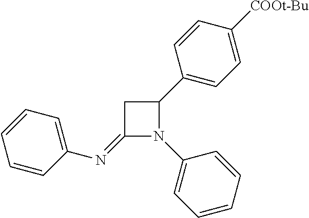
C1(=NC2=CC=CC=C2)N(C2=CC=CC=C2)C(C2=CC=C([COOt-Bu])C=C2)C1
